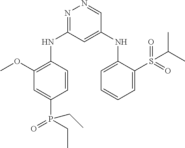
N1=C(NC2=C(OC)C=C(P(CC)(=O)CC)C=C2)C=C(NC2=CC=CC=C2S(C(C)C)(=O)=O)C=N1
